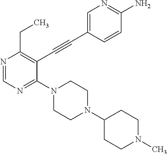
N1=CN=C(N2CCN(C3CCN(C)CC3)CC2)C(C#CC2=CN=C(N)C=C2)=C1CC
